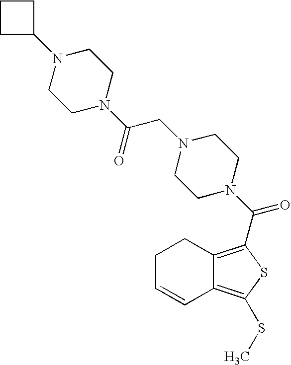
C1C(N2CCN(C(=O)CN3CCN(C(=O)C4=C5C(=C(SC)S4)C=CCC5)CC3)CC2)CC1
